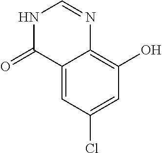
C12=CC(Cl)=CC(O)=C1N=CNC2=O
